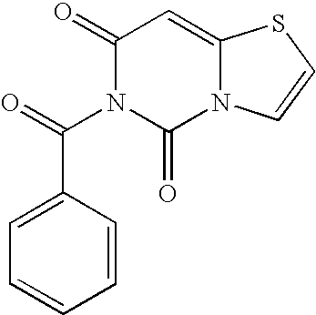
C1(=O)N(C(C2=CC=CC=C2)=O)C(=O)N2C(=C1)SC=C2
